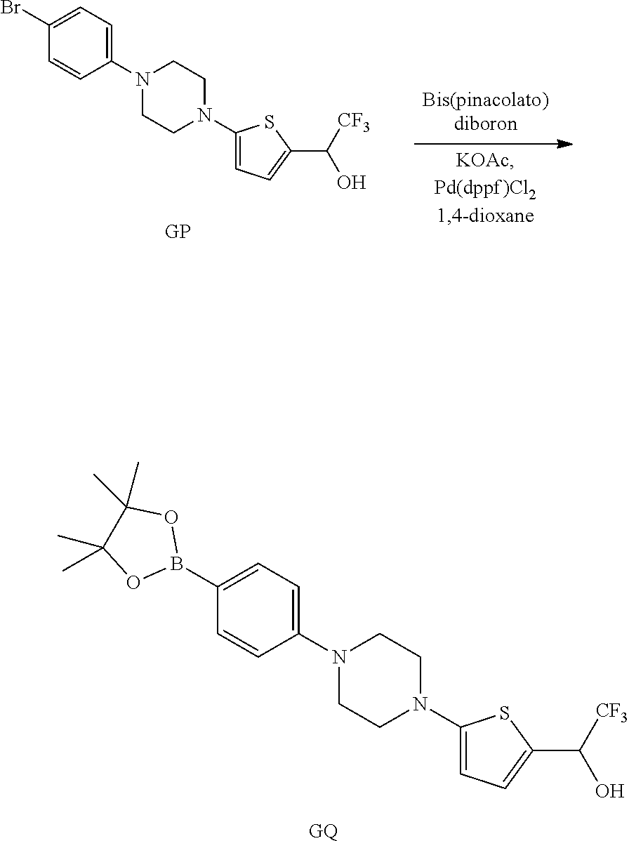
[GQ].C1(B2OC(C)(C)C(C)(C)O2)=CC=C(N2CCN(C3=CC=C(C([CF3])O)S3)CC2)C=C1.[GP].C1(Br)=CC=C(N2CCN(C3=CC=C(C([CF3])O)S3)CC2)C=C1
